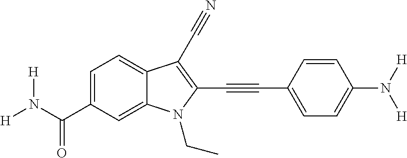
C1=C(C(N([H])[H])=O)C=C2C(=C1)C(C#N)=C(C#CC1=CC=C(N([H])[H])C=C1)N2CC
